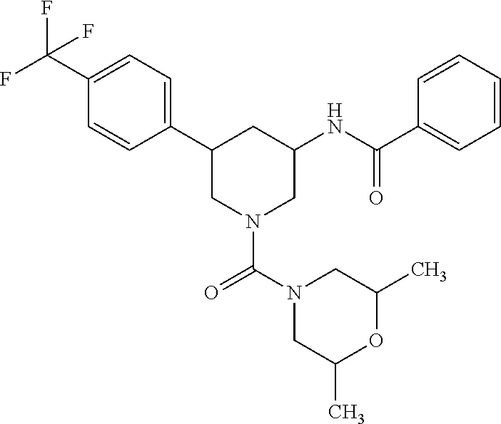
C1(C2CN(C(=O)N3CC(C)OC(C)C3)CC(NC(C3=CC=CC=C3)=O)C2)=CC=C(C(F)(F)F)C=C1
